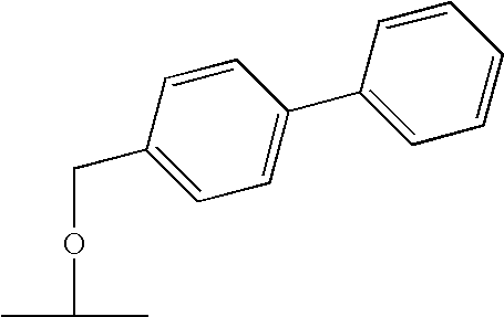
O(C(C)C)CC1=CC=C(C2=CC=CC=C2)C=C1
